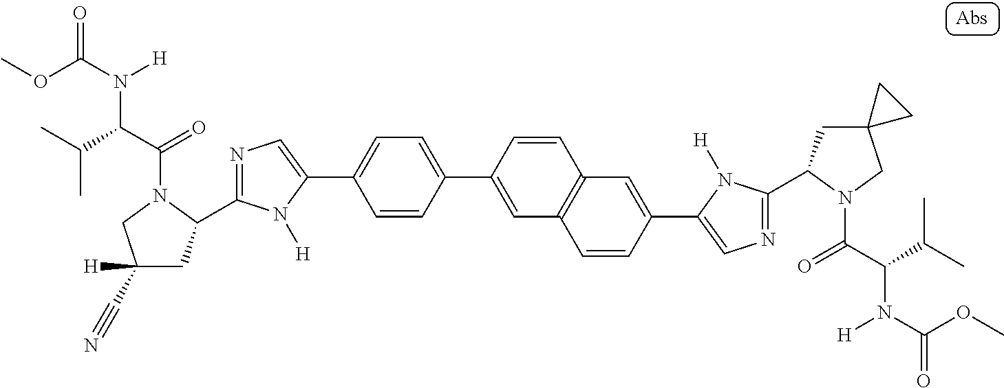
COC(=O)N(C(C(C)C)C(=O)N1C(C2=NC=C(C3=CC=C(C4=CC5=C(C=C4)C=C(C4=CN=C(C6CC7(CN6C(=O)C(N([H])C(=O)OC)C(C)C)CC7)N4[H])C=C5)C=C3)N2[H])CC([H])(C#N)C1)[H]
